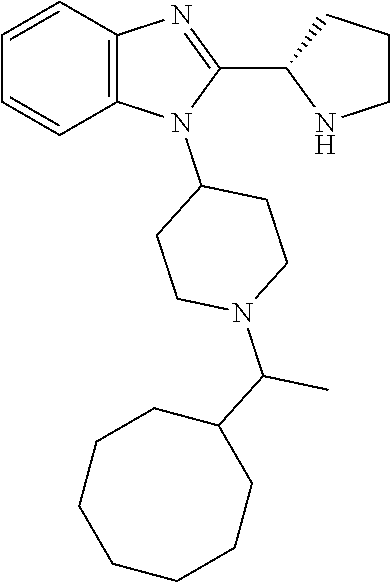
C12=C(C=CC=C1)N=C(C1NCCC1)N2C1CCN(C(C)C2CCCCCCC2)CC1
